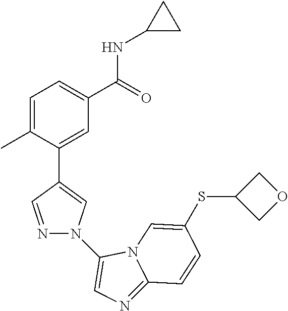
C1=C(C)C(C2=CN(C3=CN=C4N3C=C(SC3COC3)C=C4)N=C2)=CC(C(=O)NC2CC2)=C1
